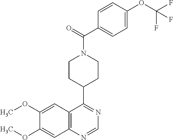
N1=C(C2CCN(C(=O)C3=CC=C(OC(F)(F)F)C=C3)CC2)C2=C(N=C1)C=C(OC)C(OC)=C2
